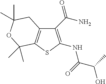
C1(C(N)=O)=C(NC(=O)C(O)C)SC2=C1CC(C)(C)OC2(C)C
